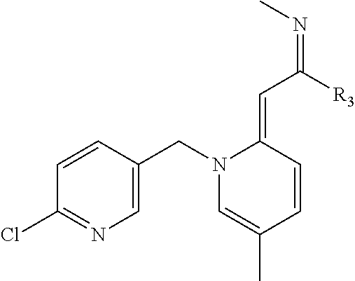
C1=CC(CN2C=C(C)C=CC2=CC([R3])=NC)=CN=C1Cl
